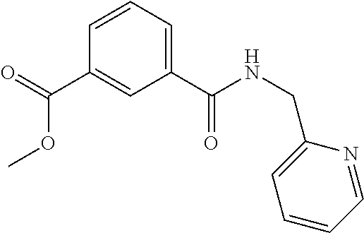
O=C(C1=CC(C(=O)NCC2=CC=CC=N2)=CC=C1)OC
